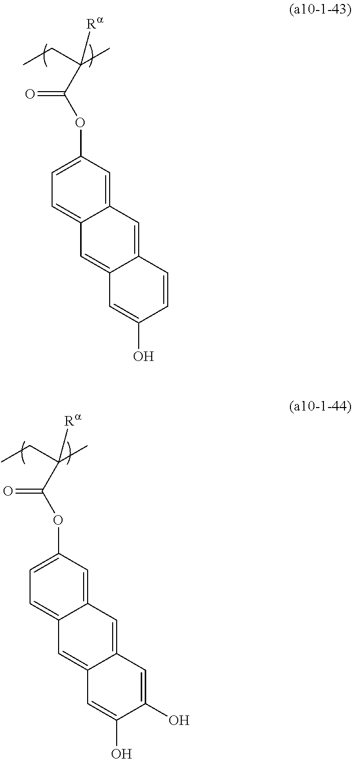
C(C(C)(CC)[Ra])(OC1=CC=C2C(=C1)C=C1C(=C2)C=C(O)C=C1)=O.C(C(C)(CC)[Ra])(OC1=CC=C2C(=C1)C=C1C(=C2)C=C(O)C(O)=C1)=O
